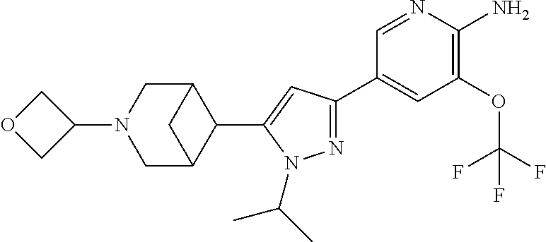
N1=C(C2=CC(OC(F)(F)F)=C(N)N=C2)C=C(C2C3CN(C4COC4)CC2C3)N1C(C)C
